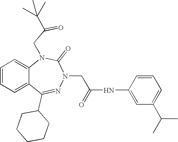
C1=CC=C2C(=C1)N(CC(=O)C(C)(C)C)C(=O)N(CC(NC1=CC(C(C)C)=CC=C1)=O)N=C2C1CCCCC1
